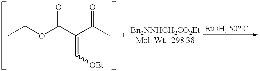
CCOC(C(C(C)=O)=C[OEt])=O
